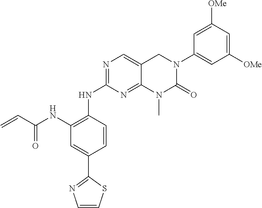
N1=C(NC2=C(NC(=O)C=C)C=C(C3=NC=CS3)C=C2)N=C2C(=C1)CN(C1=CC([OMe])=CC([OMe])=C1)C(=O)N2C
